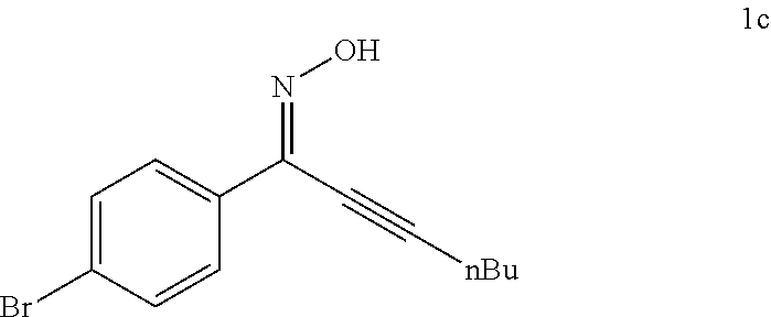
C1(C(C#C[nBu])=NO)=CC=C(Br)C=C1
